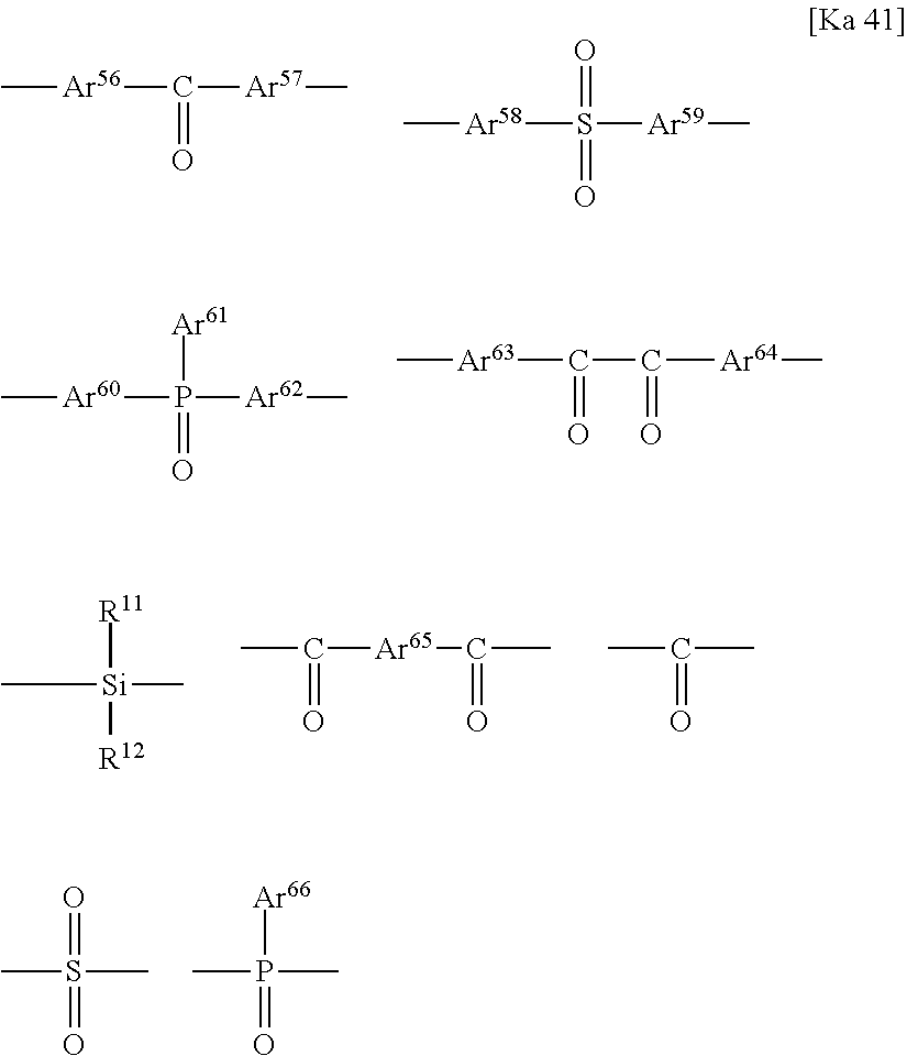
C[Ar56]C([Ar57]C)=O.C[Ar58]S([Ar59]C)(=O)=O.C[Ar60]P([Ar62]C)(=O)[Ar61].C[Ar63]C(=O)C([Ar64]C)=O.C[Si](C)([R12])[R11].C(=O)([Ar65]C(=O)C)C.C(=O)(C)C.S(C)(=O)(=O)C.P(C)(=O)([Ar66])C
